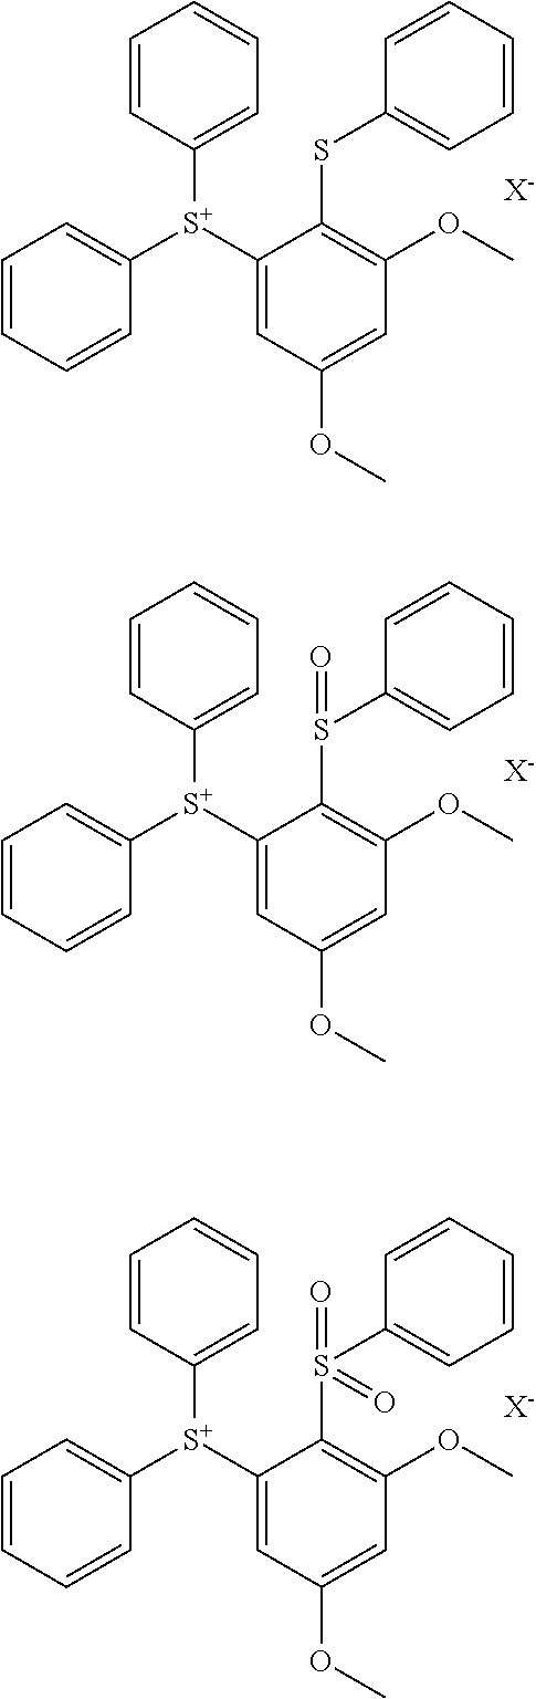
C1=CC([S+](C2=CC(OC)=CC(OC)=C2SC2=CC=CC=C2)C2=CC=CC=C2)=CC=C1.[X-].C1=CC([S+](C2=CC(OC)=CC(OC)=C2S(C2=CC=CC=C2)=O)C2=CC=CC=C2)=CC=C1.[X-].C1=CC([S+](C2=CC(OC)=CC(OC)=C2S(C2=CC=CC=C2)(=O)=O)C2=CC=CC=C2)=CC=C1.[X-]
